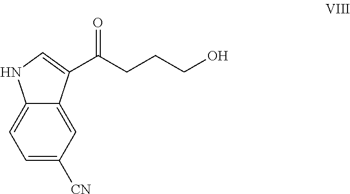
C12=CC([CN])=CC=C1NC=C2C(CCCO)=O
